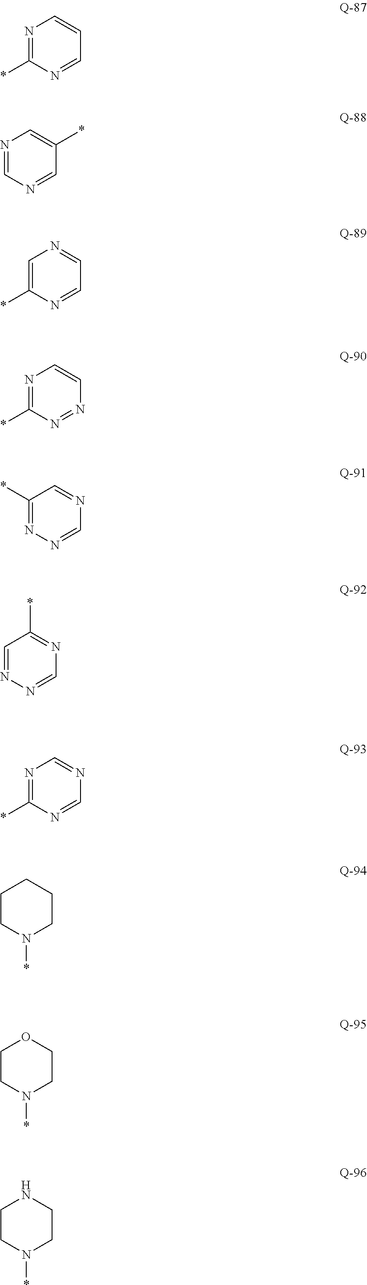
N1=C(*)N=CC=C1.N1=CN=CC(*)=C1.C1=C(*)N=CC=N1.N1=C(*)N=NC=C1.C1(*)=NN=CN=C1.C1=NN=CN=C1*.N1=C(*)N=CN=C1.C1CN(*)CCC1.C1CN(*)CCO1.C1CN(*)CCN1
